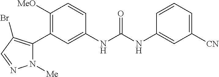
C1([OMe])=C(C2=C(Br)C=NN2[Me])C=C(NC(=O)NC2=CC([CN])=CC=C2)C=C1
